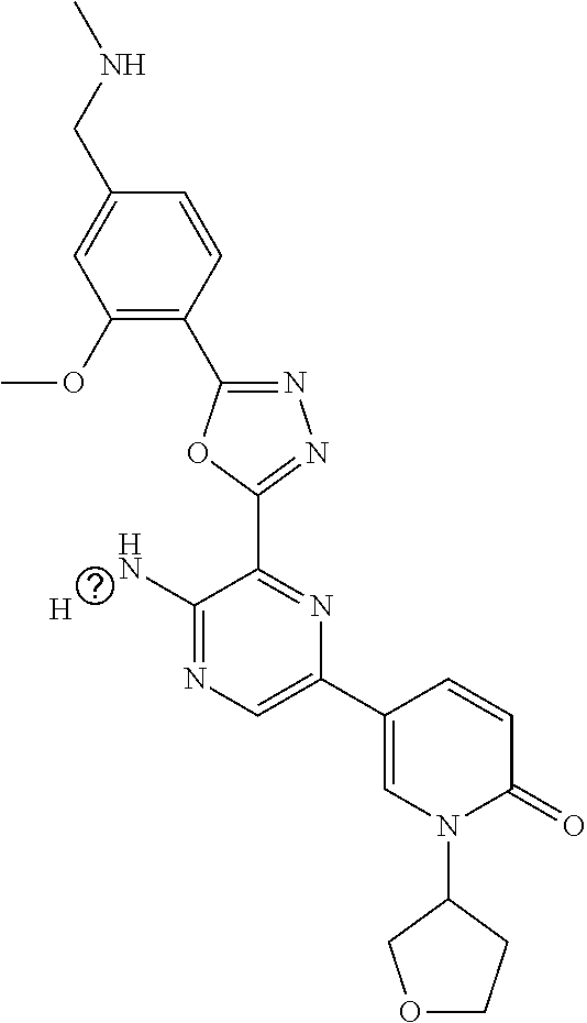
[H].C1(OC)=C(C2=NN=C(C3=NC(C4=CN(C5CCOC5)C(=O)C=C4)=CN=C3N)O2)C=CC(CNC)=C1
